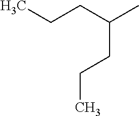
C(CC)C(C)CCC
